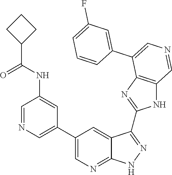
C1=NC=C(C2=CN=C3C(=C2)C(C2=NC4=C(N2)C=NC=C4C2=CC(F)=CC=C2)=NN3)C=C1NC(C1CCC1)=O
